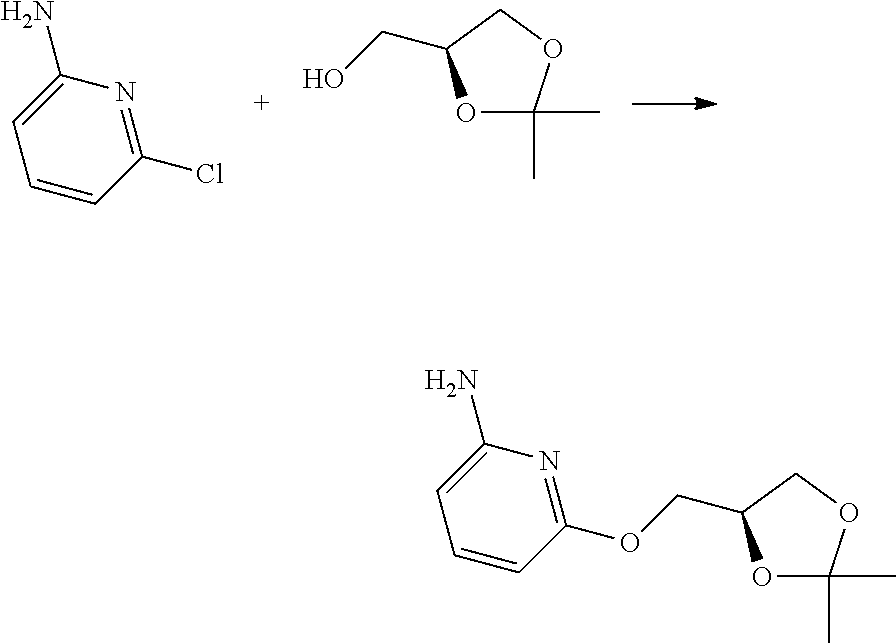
C1=CC(Cl)=NC(N)=C1.O1C(C)(C)OCC1CO.C1=CC(OCC2OC(C)(C)OC2)=NC(N)=C1
